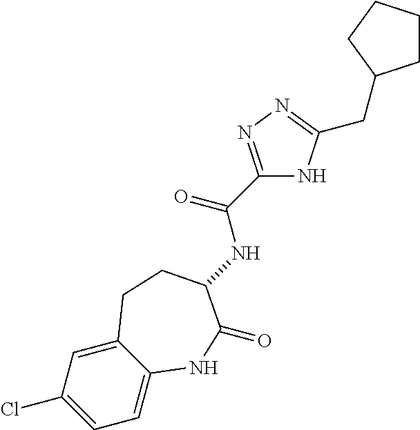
C1=C2C(=CC(Cl)=C1)CCC(NC(C1=NN=C(CC3CCCC3)N1)=O)C(=O)N2
